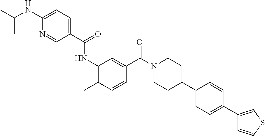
CC(NC1=CC=C(C(=O)NC2=C(C)C=CC(C(N3CCC(C4=CC=C(C5=CSC=C5)C=C4)CC3)=O)=C2)C=N1)C
